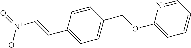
C1(C=C[N+](O)=O)=CC=C(COC2=CC=CC=N2)C=C1
